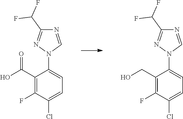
C1(N2C=NC(C(F)F)=N2)=CC=C(Cl)C(F)=C1CO.C1(N2C=NC(C(F)F)=N2)=CC=C(Cl)C(F)=C1C(O)=O
